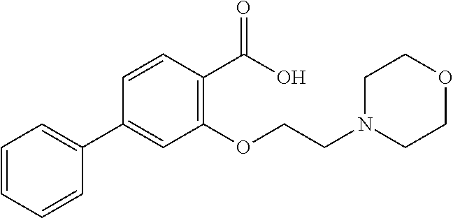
C1=CC=CC(C2=CC(OCCN3CCOCC3)=C(C(O)=O)C=C2)=C1
